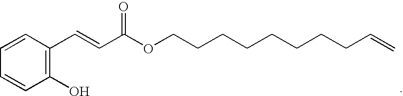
C1=CC(C=CC(OCCCCCCCCC=C)=O)=C(O)C=C1
